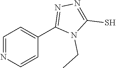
C1=NC=CC(C2=NN=C(S)N2CC)=C1
